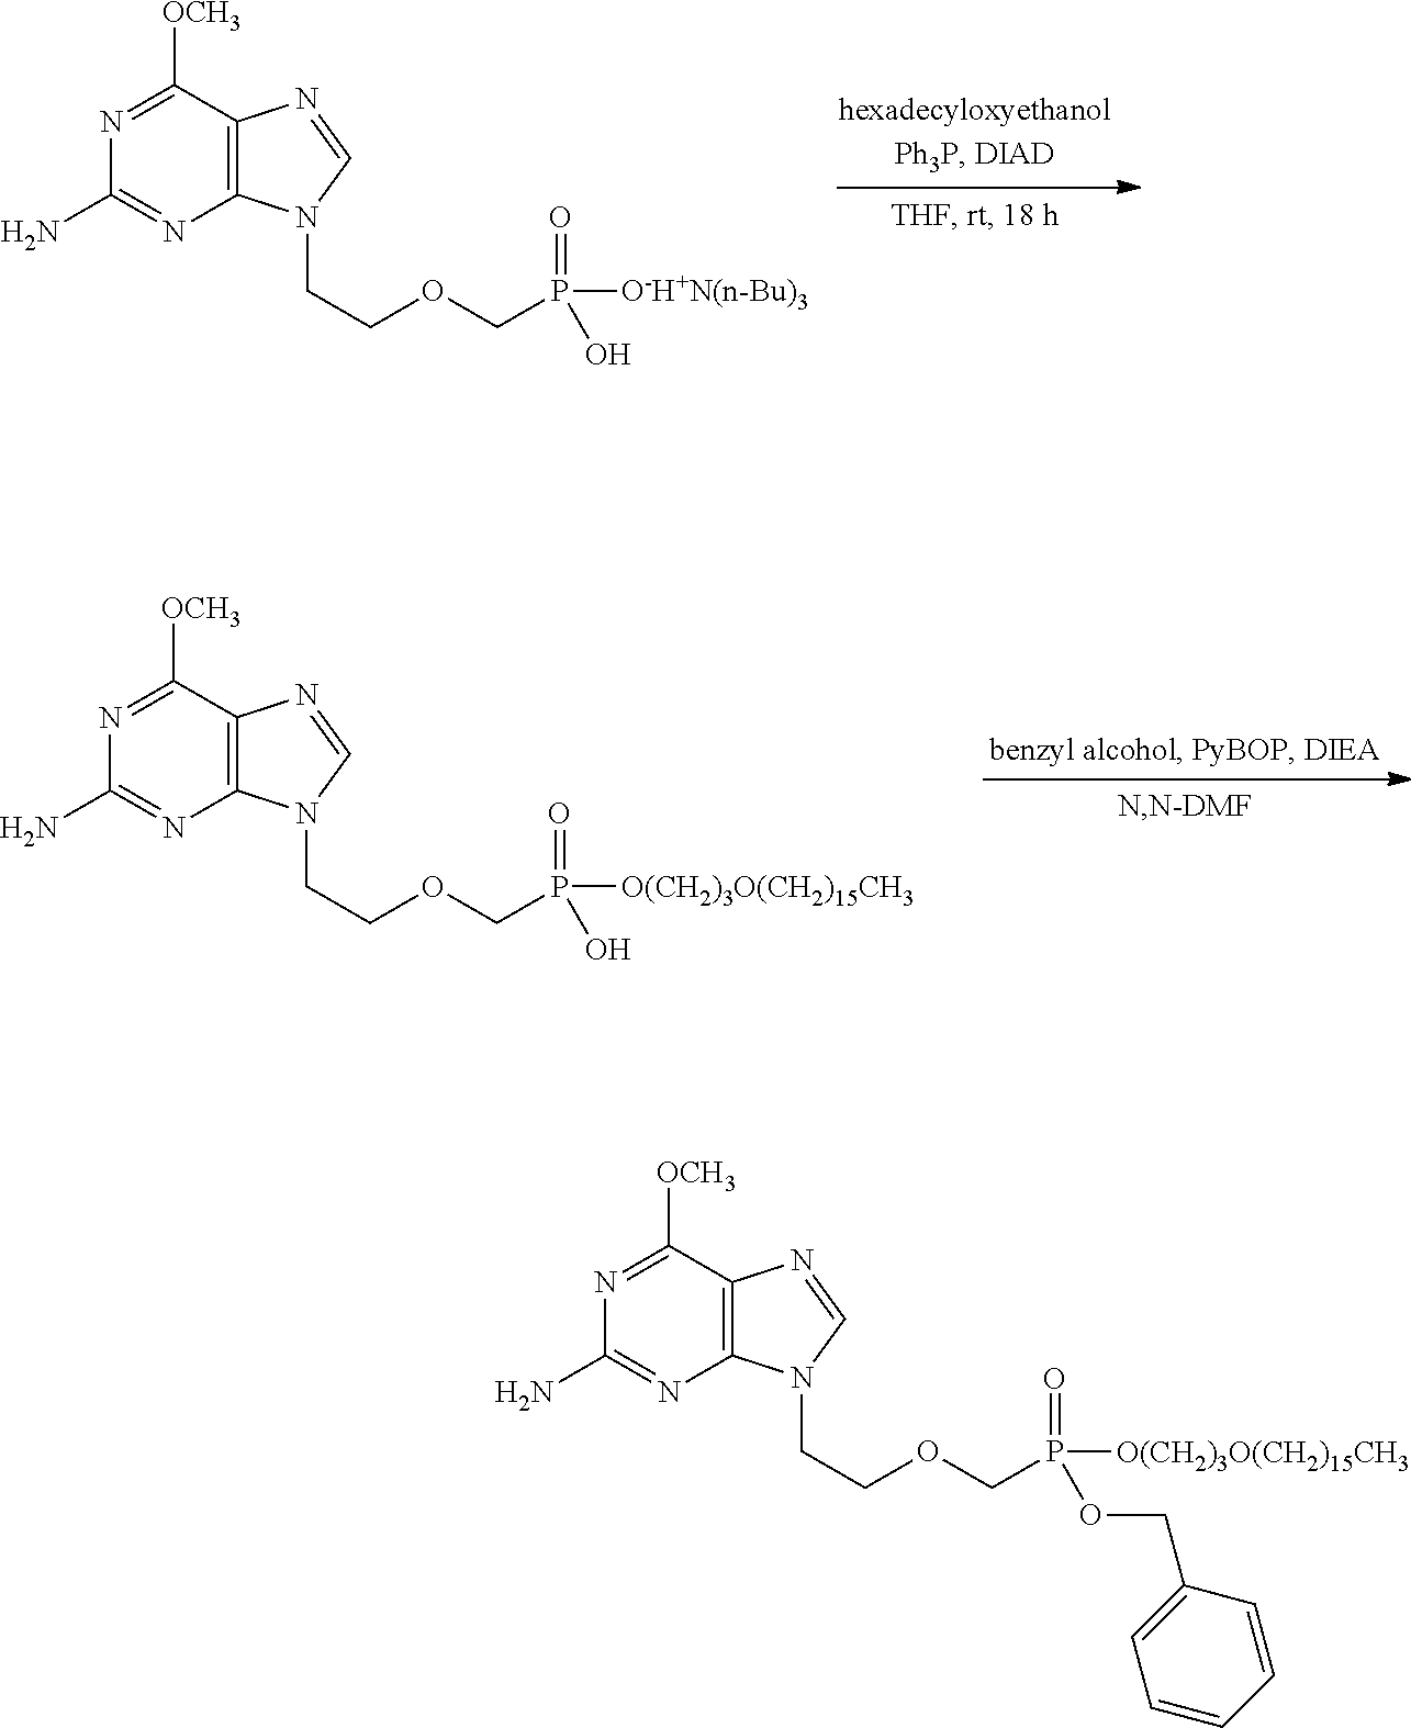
C12=C(C([OCH3])=NC(N)=N1)N=CN2CCOCP(=O)([O(CH2)3O(CH2)15CH3])OCC1=CC=CC=C1.C12=C(C([OCH3])=NC(N)=N1)N=CN2CCOCP(O)(=O)[O-H+N(n-Bu)3].C12=C(C([OCH3])=NC(N)=N1)N=CN2CCOCP(=O)([O(CH2)3O(CH2)15CH3])O
